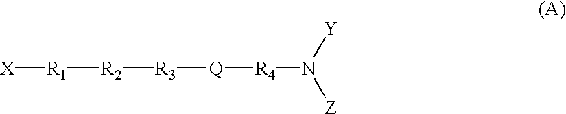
[R3]([Q][R4]N([Z])[Y])[R2][R1][X]
